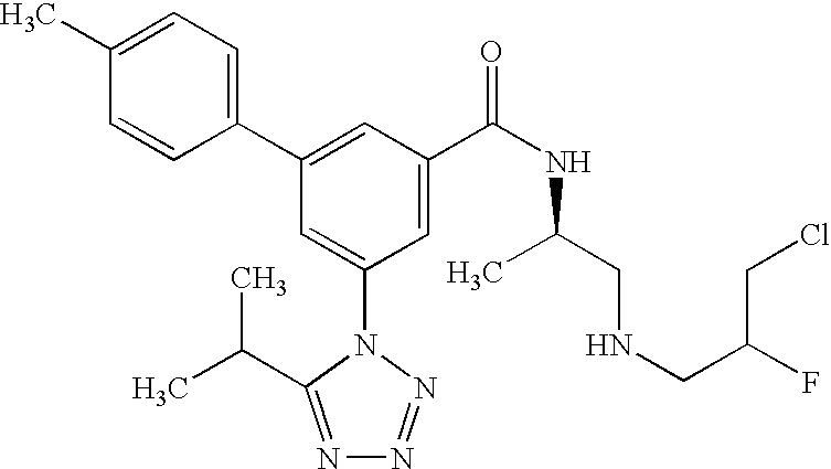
C1(C2=CC(C(NC(C)CNCC(CCl)F)=O)=CC(N3C(C(C)C)=NN=N3)=C2)=CC=C(C)C=C1
